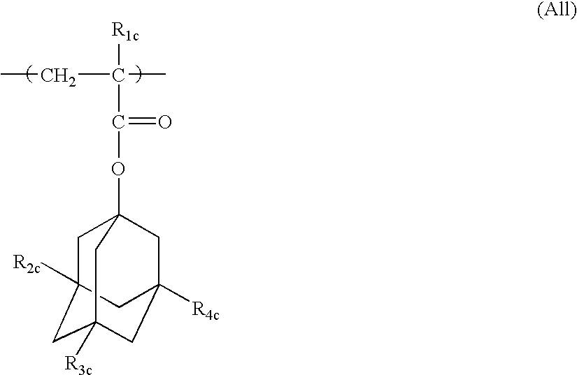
C1C2([R2c])CC3([R3c])CC([R4c])(CC1(OC(=O)C(C)([R1c])CC)C3)C2
